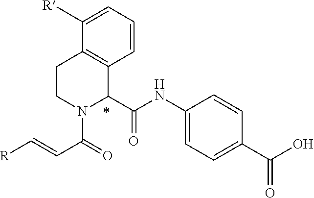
C1(NC(=O)C2C3=C(CCN2C(=O)C=C[R])C([R])=CC=C3)=CC=C(C(O)=O)C=C1
